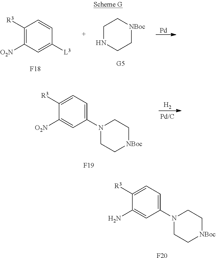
C1([R3])=C([O2N])C=C([L3])C=C1.[F18].C1NCC[NBoc]C1.[Pd].C1(N2CC[NBoc]CC2)=CC=C([R3])C([O2N])=C1.[F19].[H2].C1(N2CC[NBoc]CC2)=CC=C([R3])C(N)=C1.[F20]
